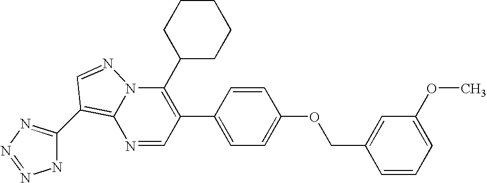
N1=CC(C2=CC=C(OCC3=CC(OC)=CC=C3)C=C2)=C(C2CCCCC2)N2C1=C(C1=NN=NN1)C=N2
